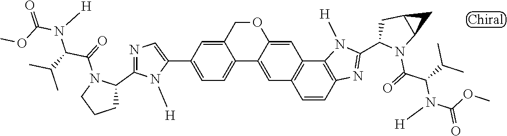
C1=C(C2=CN=C(C3N(C(=O)C(C(C)C)N(C(=O)OC)[H])CCC3)N2[H])C=C2C(=C1)C1=CC3=C(C=C1OC2)C1=C(C=C3)N=C(C2N(C(=O)C(C(C)C)N(C(=O)OC)[H])C3C(C2)C3)N1[H]
